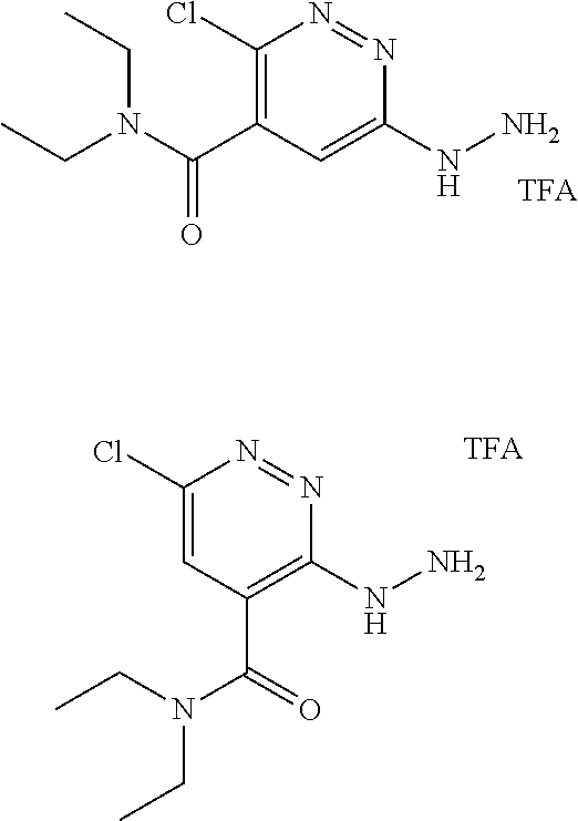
C1(NN)=CC(C(N(CC)CC)=O)=C(Cl)N=N1.C1(NN)=C(C(N(CC)CC)=O)C=C(Cl)N=N1
